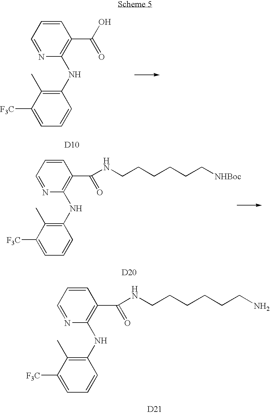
C1(NC2=C(C(=O)O)C=CC=N2)=C(C)C([F3C])=CC=C1.[D10].[D20].C1(NC2=C(C(=O)NCCCCCC[NHBoc])C=CC=N2)=C(C)C([F3C])=CC=C1.[D21].C1(NC2=C(C(=O)NCCCCCCN)C=CC=N2)=C(C)C([F3C])=CC=C1
